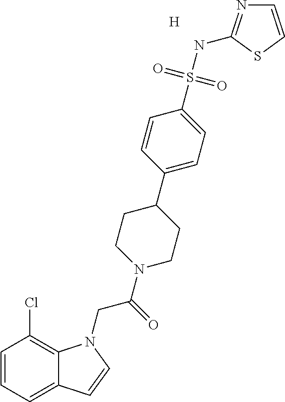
[H].C1=CC=C2C(=C1Cl)N(CC(=O)N1CCC(C3=CC=C(S(NC4=NC=CS4)(=O)=O)C=C3)CC1)C=C2
